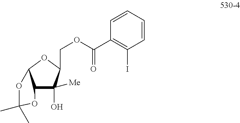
C12C(O)([Me])C(COC(C3=C(I)C=CC=C3)=O)OC1OC(C)(C)O2
